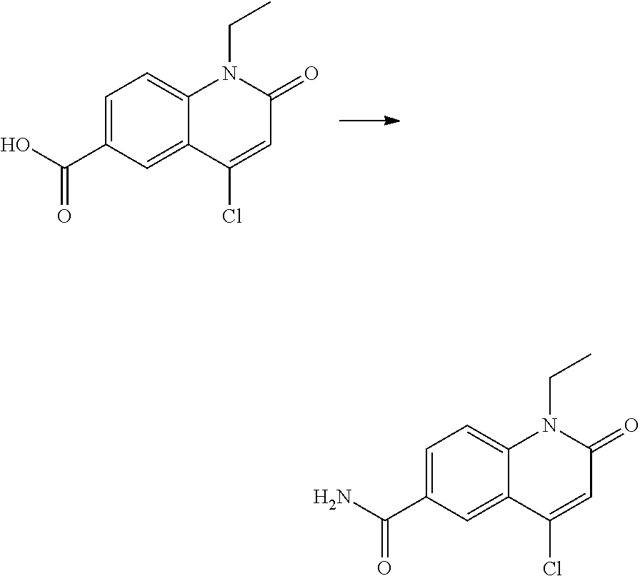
C(C1=CC=C2C(=C1)C(Cl)=CC(=O)N2CC)(O)=O.NC(C1=CC=C2C(=C1)C(Cl)=CC(=O)N2CC)=O
